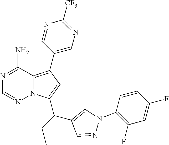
N1=C(N)C2=C(C3=CN=C([CF3])N=C3)C=C(C(CC)C3=CN(C4=C(F)C=C(F)C=C4)N=C3)N2N=C1
